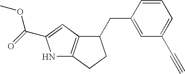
N1C2=C(C=C1C(=O)OC)C(CC1=CC(C#C)=CC=C1)CC2
